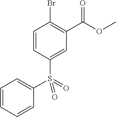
C1=CC(S(C2=CC=CC=C2)(=O)=O)=CC(C(OC)=O)=C1Br
